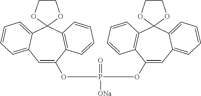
C1=C(OP([ONa])(=O)OC2=CC3=CC=CC=C3C3(C4=C2C=CC=C4)OCCO3)C2=C(C3(C4=CC=CC=C14)OCCO3)C=CC=C2
